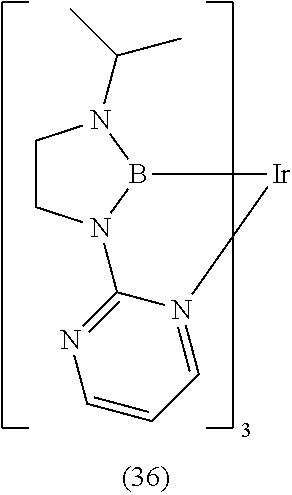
C1CN2B(N1C(C)C)[Ir]N1=CC=CN=C21
